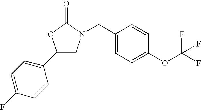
C1=C(F)C=CC(C2CN(CC3=CC=C(OC(F)(F)F)C=C3)C(=O)O2)=C1
